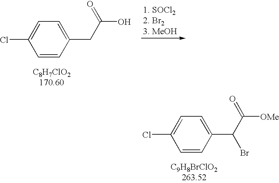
C1=CC(CC(O)=O)=CC=C1Cl.C1=CC(C(C([OMe])=O)Br)=CC=C1Cl
